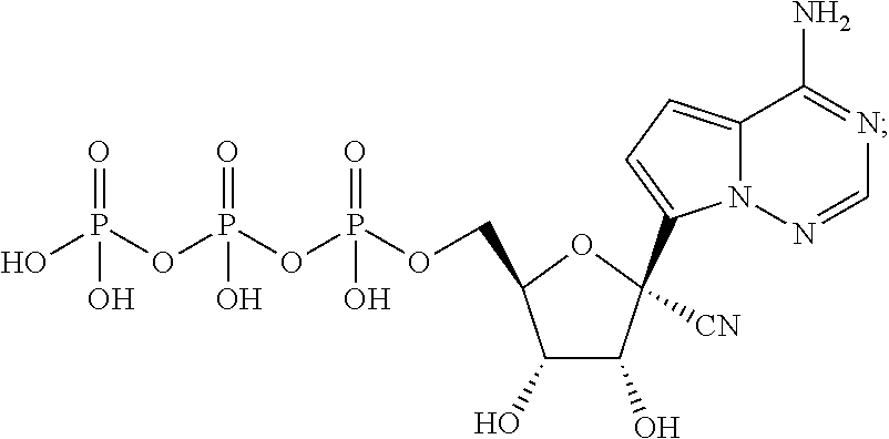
C1=NN2C(C3([CN])C(O)C(O)C(COP(=O)(O)OP(OP(=O)(O)O)(=O)O)O3)=CC=C2C(N)=N1
